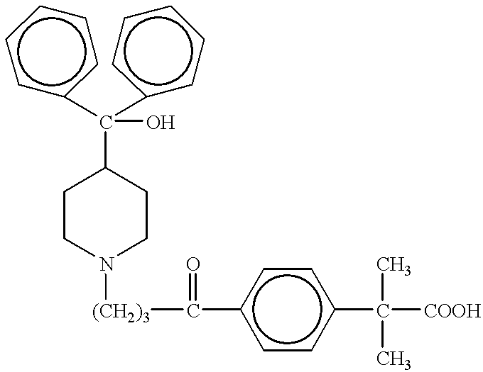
C1CN([(CH2)3]C(=O)c2ccc(C(C)(C)[COOH])cc2)CCC1C(O)(c1ccccc1)c1ccccc1
